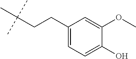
C1(CCC(C)(C)C)=CC=C(O)C(OC)=C1
